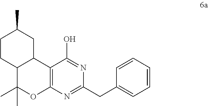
C12=C(N=C(CC3=CC=CC=C3)N=C1O)OC(C)(C)C1C2CC(C)CC1
